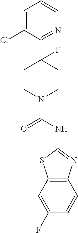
C1=C(Cl)C(C2(F)CCN(C(NC3=NC4=C(S3)C=C(F)C=C4)=O)CC2)=NC=C1
